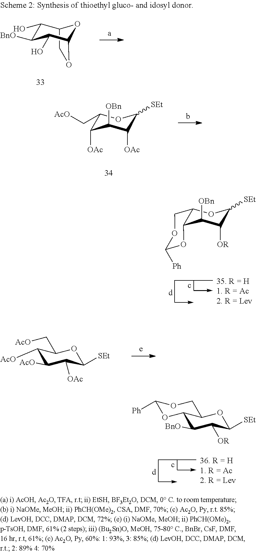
O1C(C[AcO])C([OAc])C([OBn])C([OAc])C1[SEt].CC(C->C)CC->C.O1C([SEt])C([OR])C([OBn])C2C1COC([Ph])O2.C1([AcO])C([AcO])C([OAc])C([SEt])OC1C[AcO].CC(C->C)CC->C.C1([BnO])C([OR])C([SEt])OC2C1OC([Ph])OC2.C12COC(C(O)C([BnO])C1O)O2
